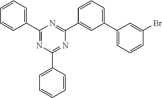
C1(C2=CC=CC=C2)=NC(C2=CC=CC=C2)=NC(C2=CC(C3=CC=CC(Br)=C3)=CC=C2)=N1
